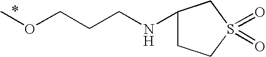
COCCCNC1CCS(=O)(=O)C1
